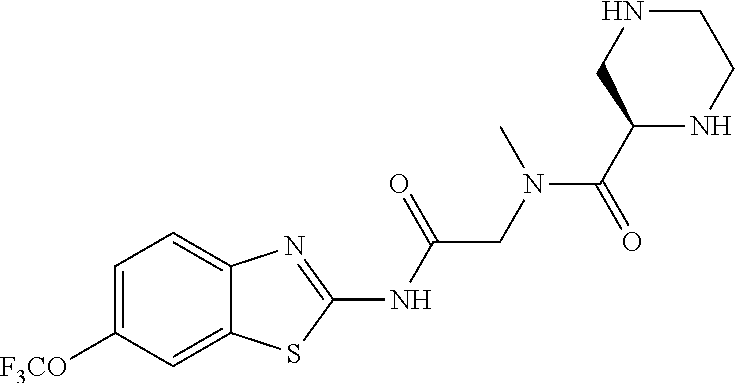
C1=C([F3CO])C=C2C(=C1)N=C(NC(CN(C(C1NCCNC1)=O)C)=O)S2
